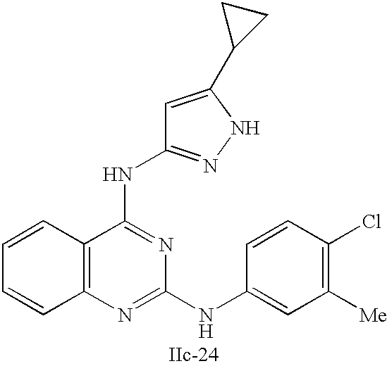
C12=C(N=C(NC3=CC([Me])=C(Cl)C=C3)N=C1NC1=NNC(C3CC3)=C1)C=CC=C2
